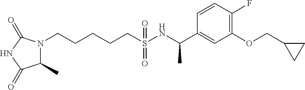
C(S(NC(C1=CC(OCC2CC2)=C(F)C=C1)C)(=O)=O)CCCCN1C(C)C(=O)NC1=O
